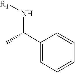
C1(C(N[R1])C)=CC=CC=C1
